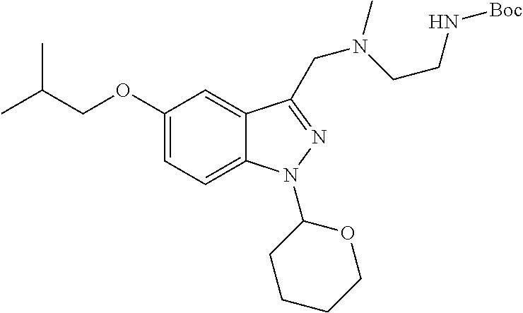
C1(OCC(C)C)=CC=C2C(=C1)C(CN(CCN[Boc])C)=NN2C1CCCCO1
